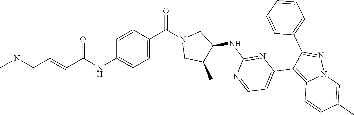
CN(CC=CC(NC1=CC=C(C(=O)N2CC(C)C(NC3=NC(C4=C5N(N=C4C4=CC=CC=C4)C=C(C)C=C5)=CC=N3)C2)C=C1)=O)C
